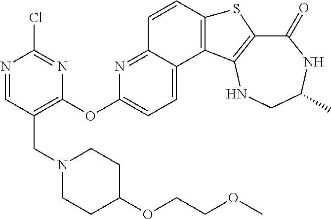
C1(=O)C2=C(NCC(C)N1)C1=C(S2)C=CC2=NC(OC3=C(CN4CCC(OCCOC)CC4)C=NC(Cl)=N3)=CC=C12
